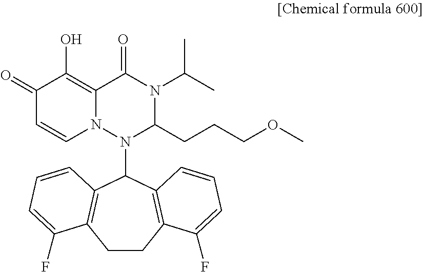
C1(=O)C=CN2C(=C1O)C(=O)N(C(C)C)C(CCCOC)N2C1C2=C(CCC3=C1C=CC=C3F)C(F)=CC=C2
